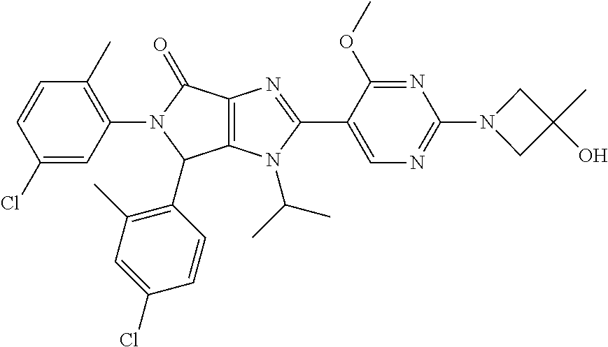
C12=C(N(C(C)C)C(C3=CN=C(N4CC(C)(O)C4)N=C3OC)=N1)C(C1=C(C)C=C(Cl)C=C1)N(C1=C(C)C=CC(Cl)=C1)C2=O
